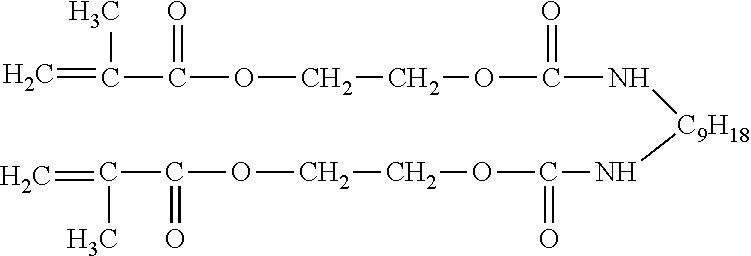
C=C(C(OCCOC(N[C9H18]NC(OCCOC(C(=C)C)=O)=O)=O)=O)C
